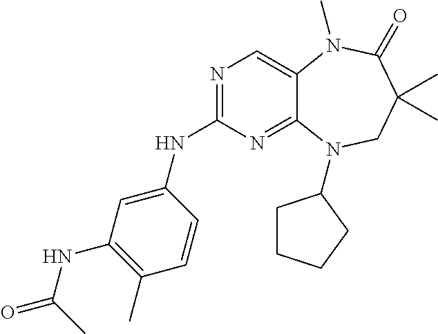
N1=C(NC2=CC(NC(=O)C)=C(C)C=C2)N=C2C(=C1)N(C)C(=O)C(C)(C)CN2C1CCCC1
